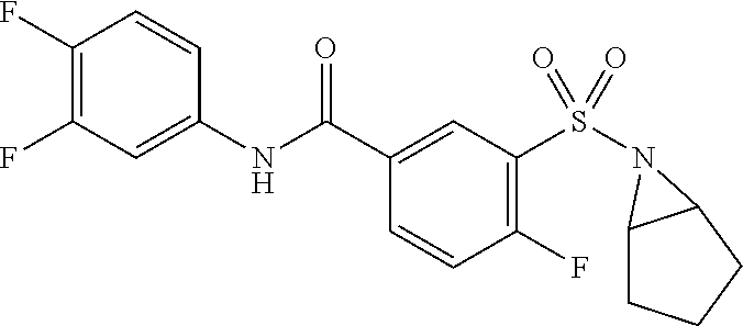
C1(F)=C(F)C=C(NC(C2=CC(S(=O)(=O)N3C4CCCC43)=C(F)C=C2)=O)C=C1
